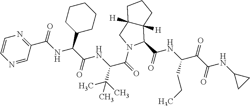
C1=CN=CC(C(NC(C(NC(C(N2CC3([H])C([H])(CCC3)C2C(NC(C(C(NC2CC2)=O)=O)CCC)=O)=O)C(C)(C)C)=O)C2CCCCC2)=O)=N1
